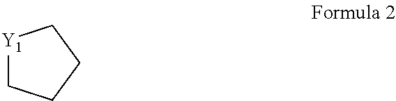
[Y1]1CCCC1
